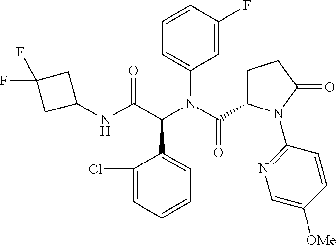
C1(N(C(C2CCC(=O)N2C2=NC=C([OMe])C=C2)=O)C(C(NC2CC(F)(F)C2)=O)C2=CC=CC=C2Cl)=CC=CC(F)=C1
